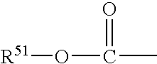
[R51]OC(=O)C
